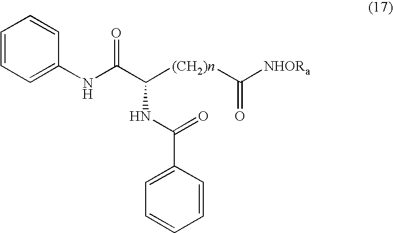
C1=CC=CC(NC(C([(CH2)n]C([NHORa])=O)NC(C2=CC=CC=C2)=O)=O)=C1
